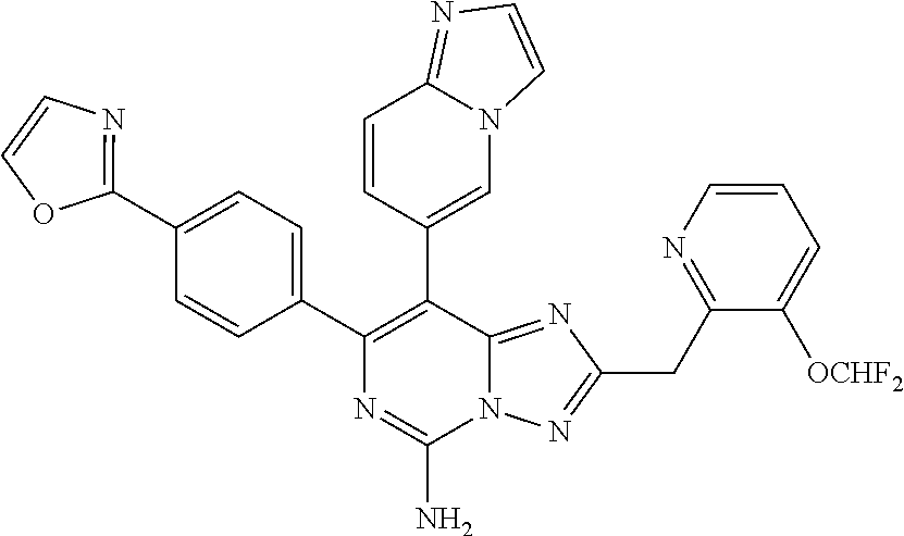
N12C(=NC(CC3=NC=CC=C3[OCHF2])=N1)C(C1=CN3C(=NC=C3)C=C1)=C(C1=CC=C(C3=NC=CO3)C=C1)N=C2N
